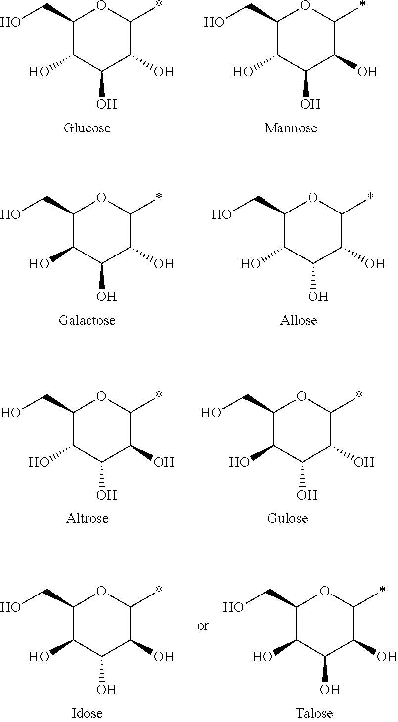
C1(CO)C(O)C(O)C(O)C(*)O1.C1(CO)C(O)C(O)C(O)C(*)O1.C1(CO)C(O)C(O)C(O)C(*)O1.C1(CO)C(O)C(O)C(O)C(*)O1.C1(CO)C(O)C(O)C(O)C(*)O1.C1(CO)C(O)C(O)C(O)C(*)O1.C1(CO)C(O)C(O)C(O)C(*)O1.C1(CO)C(O)C(O)C(O)C(*)O1
